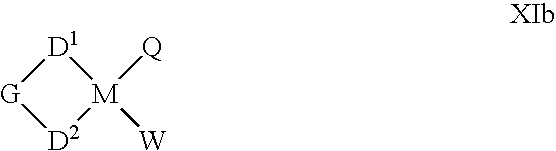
[D2]1[M]([Q])([W])[D1][G]1
